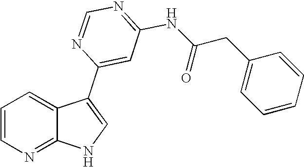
C1=CN=C2C(=C1)C(C1=CC(NC(CC3=CC=CC=C3)=O)=NC=N1)=CN2
